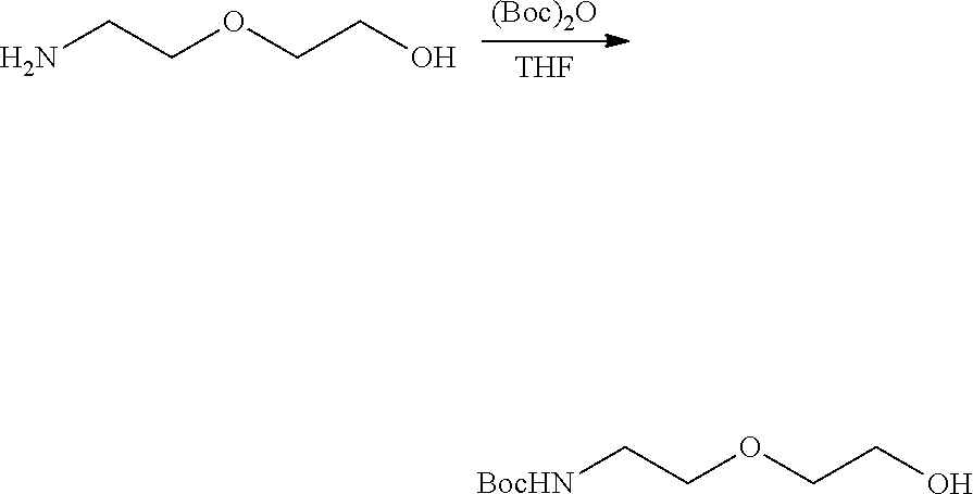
[(Boc)2O].[THF].NCCOCCO.[BocHN]CCOCCO
